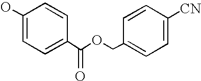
OC1=CC=C(C(OCC2=CC=C([CN])C=C2)=O)C=C1
